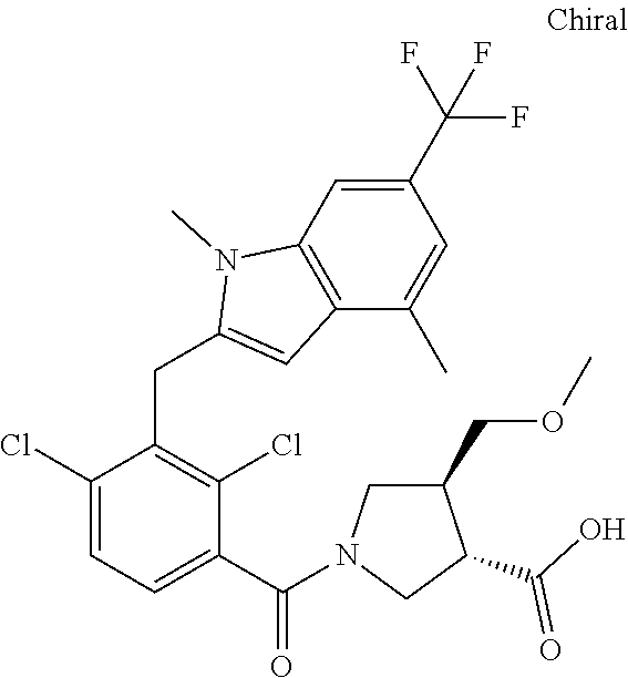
C1(Cl)=CC=C(C(=O)N2CC(COC)C(C(O)=O)C2)C(Cl)=C1CC1=CC2=C(N1C)C=C(C(F)(F)F)C=C2C
